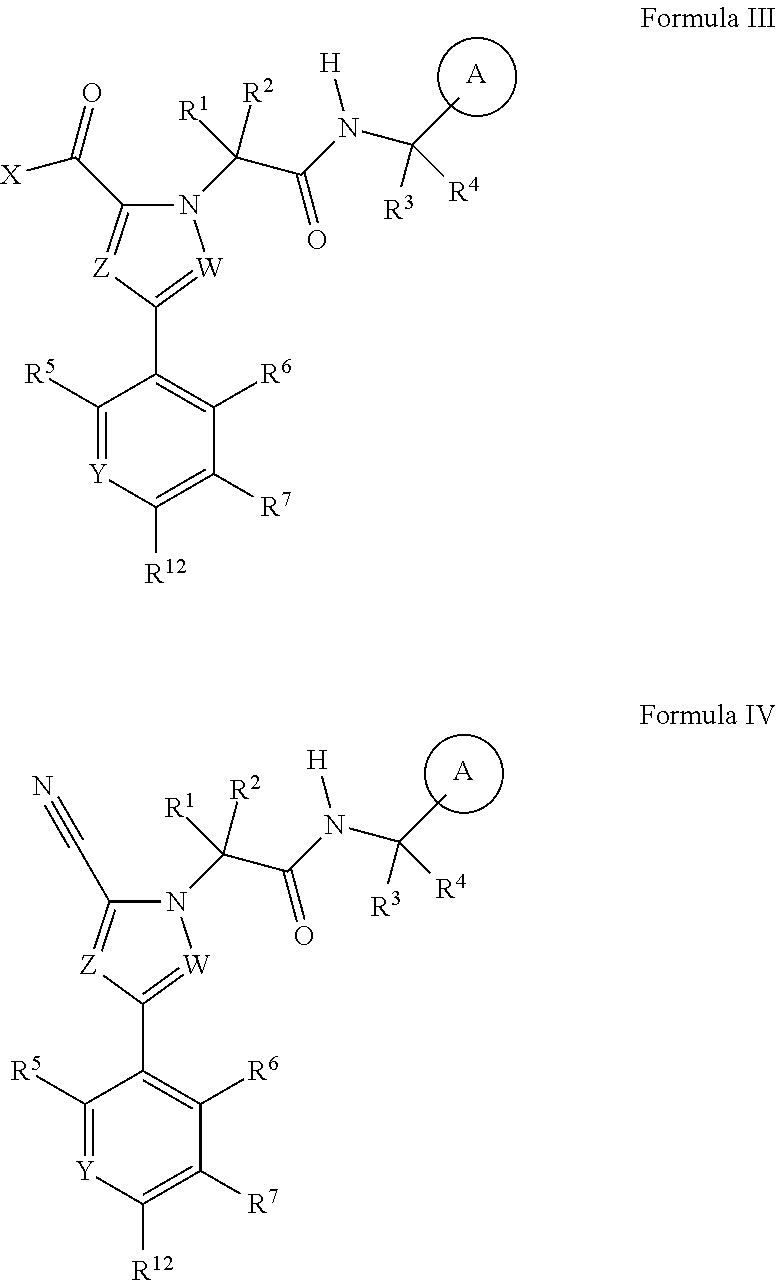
[A].C1([R5])=[Y]C([R12])=C([R7])C([R6])=C1C1=[W]N(C(C(N([H])C([R3])([R4])C)=O)([R1])[R2])C(C(=O)[X])=[Z]1.[A].C1([R5])=[Y]C([R12])=C([R7])C([R6])=C1C1=[W]N(C(C(N([H])C([R3])([R4])C)=O)([R1])[R2])C(C#N)=[Z]1
